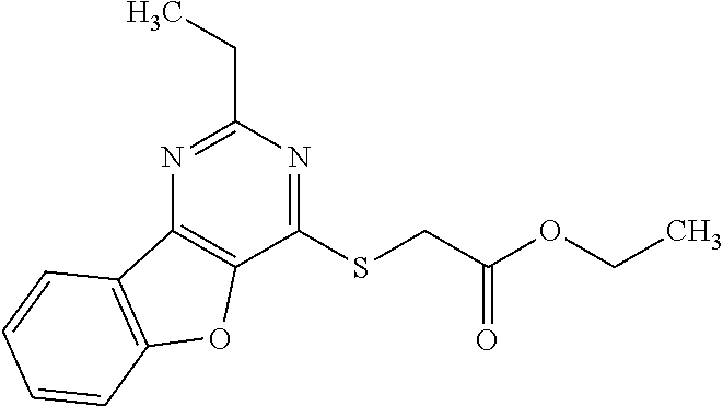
N1=C(CC)N=C(SCC(OCC)=O)C2=C1C1=C(O2)C=CC=C1
